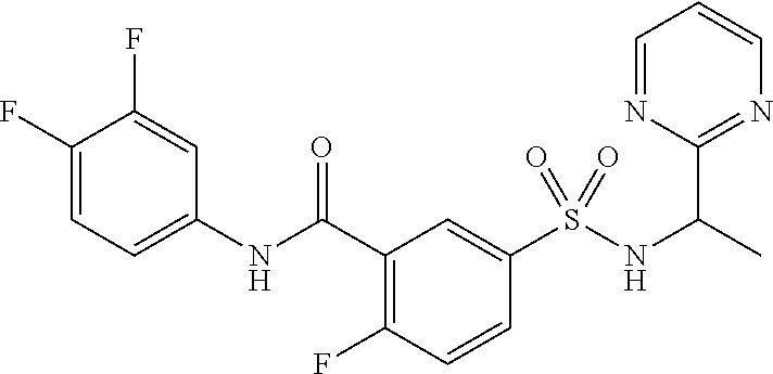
C1(NC(C2=C(F)C=CC(S(=O)(NC(C3=NC=CC=N3)C)=O)=C2)=O)=CC=C(F)C(F)=C1
